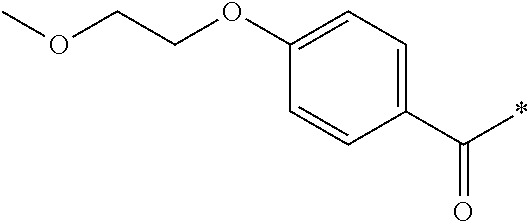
C1(C(*)=O)=CC=C(OCCOC)C=C1
